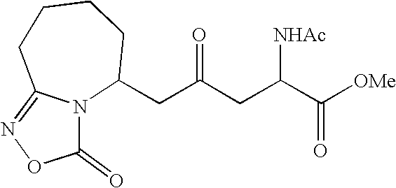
N12C(CC(CC(C(=O)[OMe])[NHAc])=O)CCCCC1=NOC2=O
